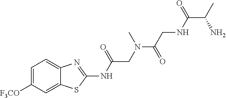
C1=C([F3CO])C=C2C(=C1)N=C(NC(CN(C(CNC(C(N)C)=O)=O)C)=O)S2
